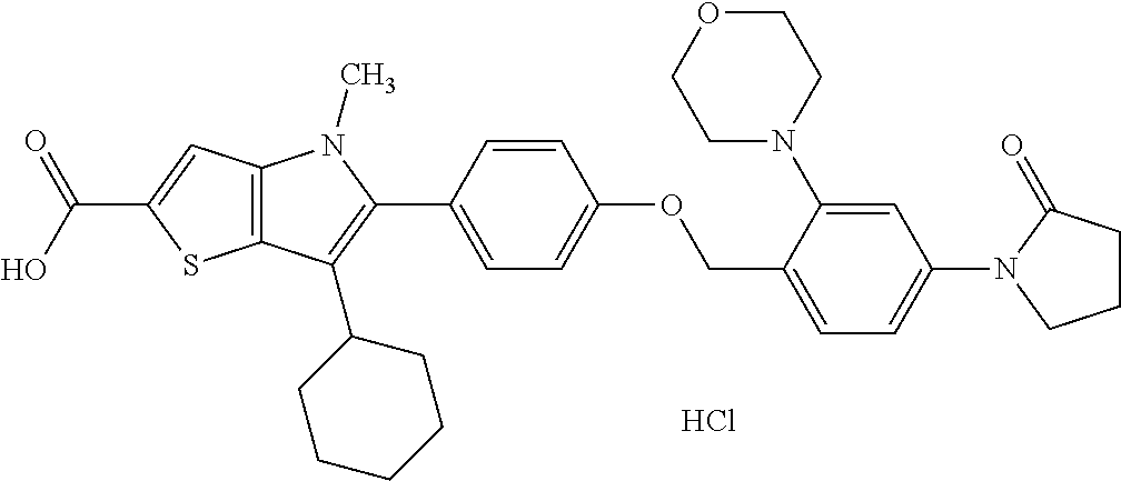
C12=C(C=C(C(O)=O)S1)N(C)C(C1=CC=C(OCC3=CC=C(N4C(=O)CCC4)C=C3N3CCOCC3)C=C1)=C2C1CCCCC1.Cl
